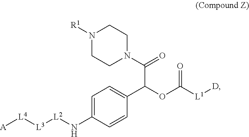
[A][L4][L3][L2]NC1=CC=C(C(OC([L1][D])=O)C(N2CCN([R1])CC2)=O)C=C1
